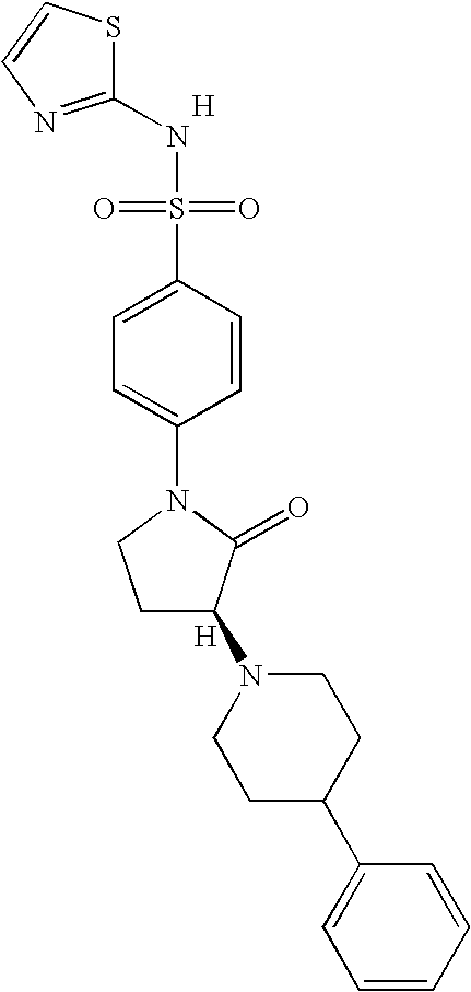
[H].S1C(NS(=O)(=O)C2=CC=C(N3CCC(N4CCC(C5=CC=CC=C5)CC4)C3=O)C=C2)=NC=C1.[H]
